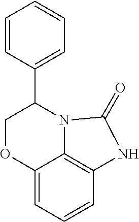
C1=CC(C2COC3=CC=CC4=C3N2C(=O)N4)=CC=C1
